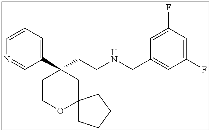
C1(C2(CCNCC3=CC(F)=CC(F)=C3)CCOC3(C2)CCCC3)=CC=CN=C1
